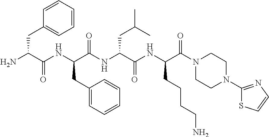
C1(CC(NC(C(N)CC2=CC=CC=C2)=O)C(NC(C(NC(CCCCN)C(=O)N2CCN(C3=NC=CS3)CC2)=O)CC(C)C)=O)=CC=CC=C1
